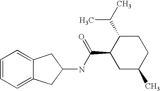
N(C(C1CC(C)CCC1C(C)C)=O)C1CC2=CC=CC=C2C1
